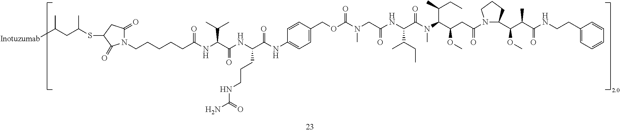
N1(CCCCCC(NC(C(NC(C(NC2=CC=C(COC(N(CC(NC(C(C)CC)C(=O)N(C)C(C(OC)CC(=O)N3C(C(C(C(NCCC4=CC=CC=C4)=O)C)OC)CCC3)C(CC)C)=O)C)=O)C=C2)=O)CCCNC(N)=O)=O)C(C)C)=O)C(=O)CC(SC(CC([Inotuzumab])C)C)C1=O
